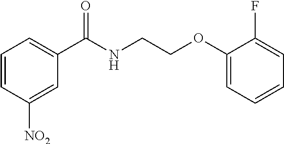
C1=CC([NO2])=CC(C(NCCOC2=CC=CC=C2F)=O)=C1
